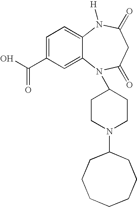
C1=C(C(O)=O)C=C2C(=C1)N([H])C(=O)CC(=O)N2C1CCN(C2CCCCCCC2)CC1
